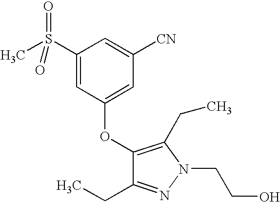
C1(S(C)(=O)=O)=CC(OC2=C(CC)N(CCO)N=C2CC)=CC([CN])=C1
